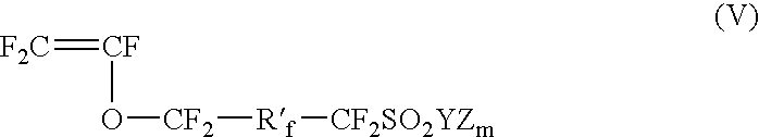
[CF](O[CF2][Rf][CF2SO2YZm])=[F2C]
